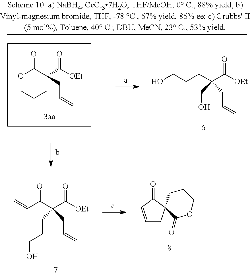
OCCCC(C([OEt])=O)(CO)CC=C.O1CCCC(CC=C)(C([OEt])=O)C1=O.C1=CC(=O)C2(C1)C(=O)OCCC2.C=CC(C(C([OEt])=O)(CC=C)CCCO)=O
